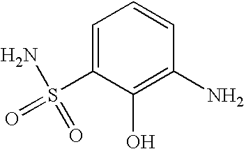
C1=C(S(=O)(=O)N)C(O)=C(N)C=C1
